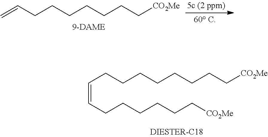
C=CCCCCCCC[CO2Me].C(=CCCCCCC[CO2Me])CCCCCCCC[CO2Me]
